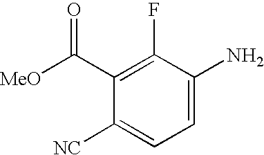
C1=C(N)C(F)=C(C([MeO])=O)C([NC])=C1
